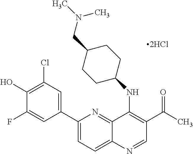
C1(C2=CC=C3C(=N2)C(NC2CCC(CN(C)C)CC2)=C(C(C)=O)C=N3)=CC(Cl)=C(O)C(F)=C1.[2HCl]
